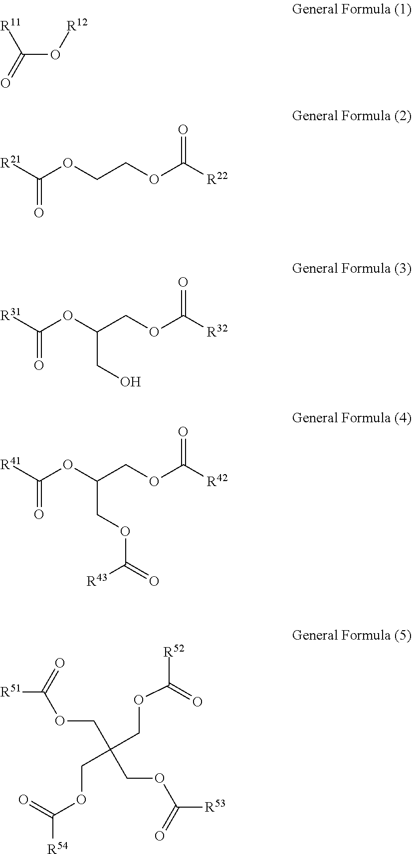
C(O[R12])(=O)[R11].C([R21])(OCCOC([R22])=O)=O.C([R31])(OC(COC([R32])=O)CO)=O.C([R41])(OC(COC([R42])=O)COC(=O)[R43])=O.[R52]C(=O)OCC(COC([R54])=O)(COC([R51])=O)COC([R53])=O
